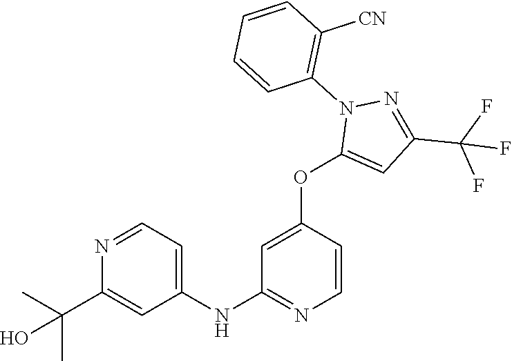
C1(NC2=NC=CC(OC3=CC(C(F)(F)F)=NN3C3=C([CN])C=CC=C3)=C2)=CC=NC(C(C)(C)O)=C1
